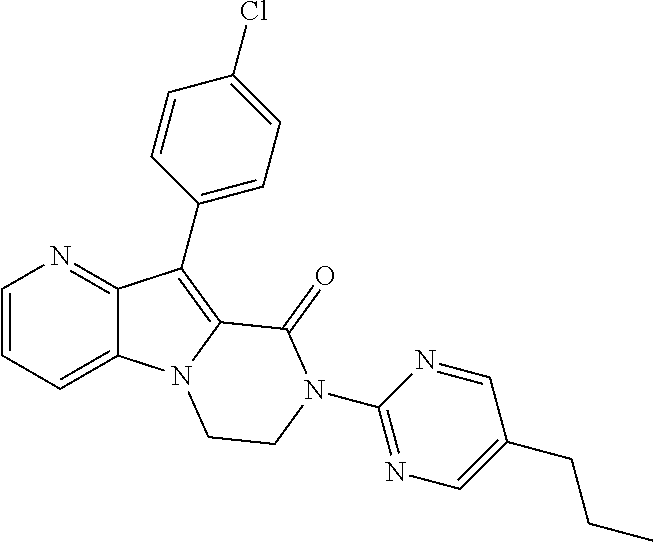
N1=C2C(=CC=C1)N1C(=C2C2=CC=C(Cl)C=C2)C(=O)N(C2=NC=C(CCC)C=N2)CC1
